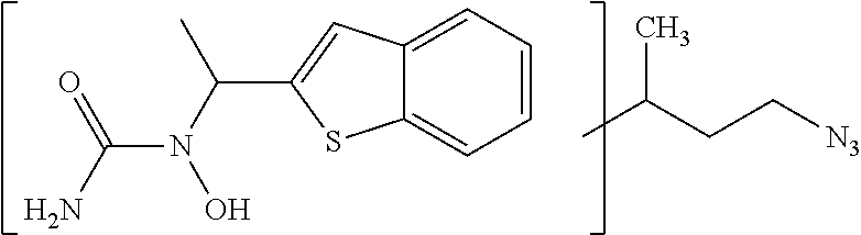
C12=CC=CC=C1SC(C(N(O)C(N)=O)C)=C2.CC(CC[N3])C
